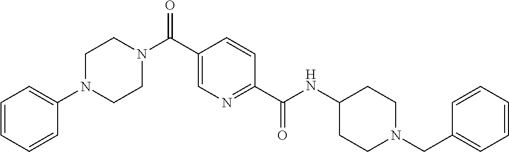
C1(N2CCN(C(C3=CN=C(C(NC4CCN(CC5=CC=CC=C5)CC4)=O)C=C3)=O)CC2)=CC=CC=C1
